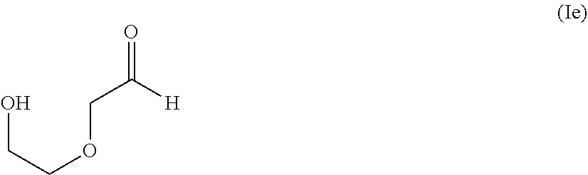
C(C([H])=O)OCCO
